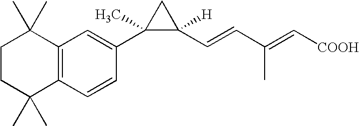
C1CC(C)(C)C2=C(C1(C)C)C=C(C1(C)C(C=CC(=C[COOH])C)([H])C1)C=C2
